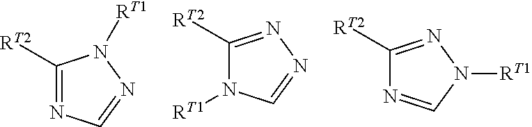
C1([RT2])=NC=NN1[RT1].C1([RT2])=NN=CN1[RT1].C1([RT2])=NN([RT1])C=N1
